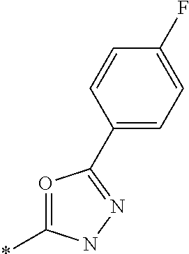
O1=C(*)NN=C1C1=CC=C(F)C=C1
